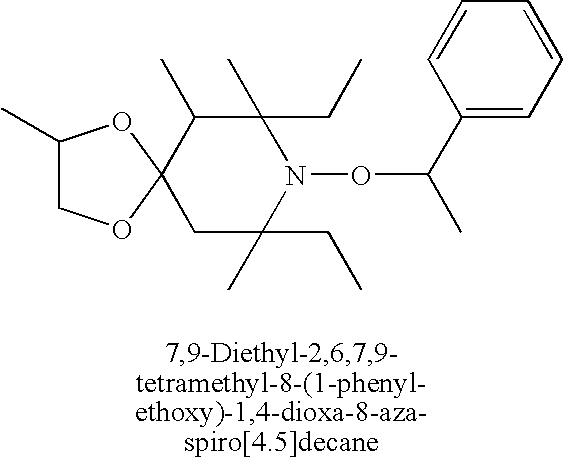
C1(C)COC2(O1)C(C)C(C)(CC)N(OC(C)C1=CC=CC=C1)C(C)(CC)C2
